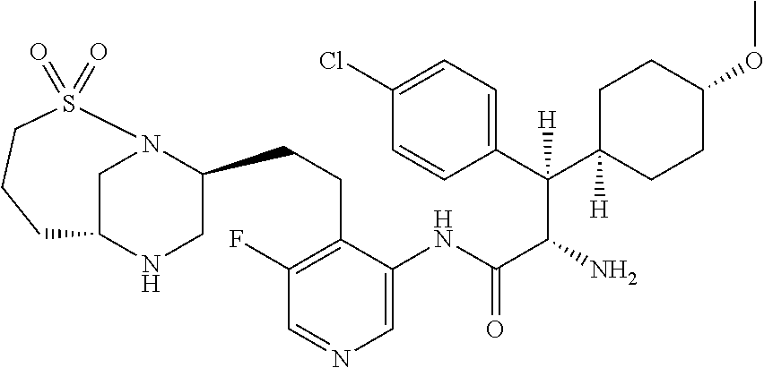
C1N2C(CCC3=C(F)C=NC=C3NC(C(N)C(C3=CC=C(Cl)C=C3)(C3([H])CCC(OC)CC3)[H])=O)CNC1CCCS2(=O)=O
